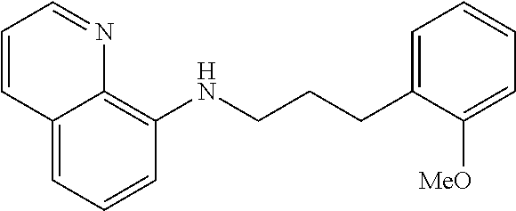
C1=CC=C2C(=C1NCCCC1=CC=CC=C1[MeO])N=CC=C2
